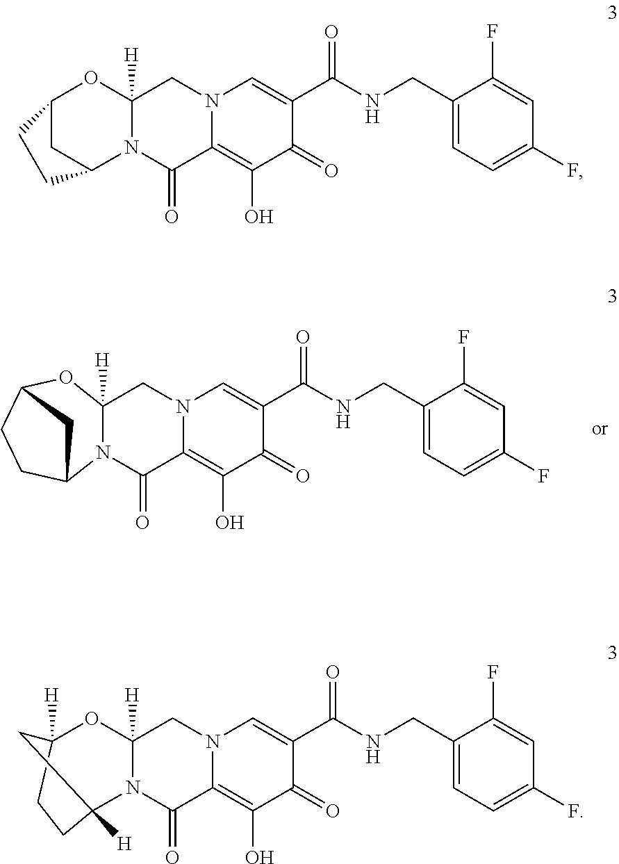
C1(=O)C(C(=O)NCC2=CC=C(F)C=C2F)=CN2C(=C1O)C(=O)N1C([H])(C2)OC2CCC1C2.C1(=O)C(C(=O)NCC2=CC=C(F)C=C2F)=CN2C(=C1O)C(=O)N1C([H])(C2)OC2CC1CC2.C1(=O)C(C(=O)NCC2=CC=C(F)C=C2F)=CN2C(=C1O)C(=O)N1C([H])(C2)OC2([H])CCC1([H])C2
